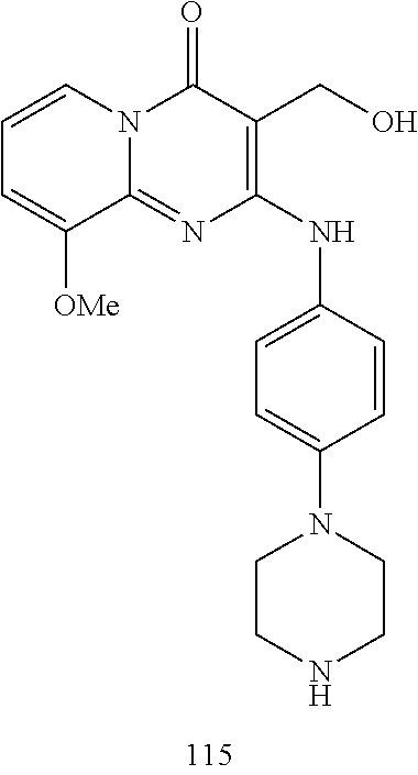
C1=CC=C([OMe])C2=NC(NC3=CC=C(N4CCNCC4)C=C3)=C(CO)C(=O)N12
